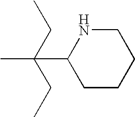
C1CCCNC1C(C)(CC)CC
